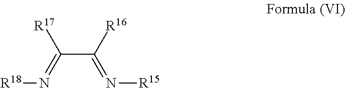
C(C([R16])=N[R15])(=N[R18])[R17]
